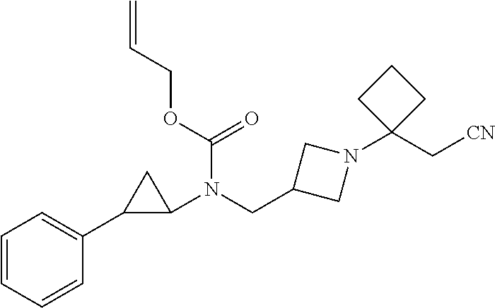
C1=CC=CC(C2C(N(CC3CN(C4(C[CN])CCC4)C3)C(OCC=C)=O)C2)=C1
